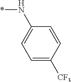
*NC1=CC=C([CF3])C=C1
